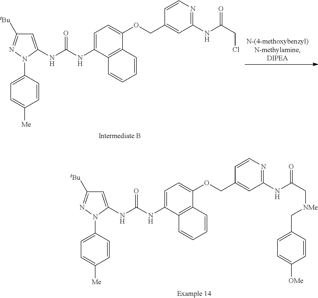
C1=C(NC(NC2=CC=C(OCC3=CC(NC(CCl)=O)=NC=C3)C3=C2C=CC=C3)=O)N(C2=CC=C([Me])C=C2)N=C1[tBu].C1=C(NC(NC2=CC=C(OCC3=CC(NC(C[NMe]CC4=CC=C([OMe])C=C4)=O)=NC=C3)C3=C2C=CC=C3)=O)N(C2=CC=C([Me])C=C2)N=C1[tBu]
